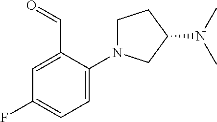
C(C1=CC(F)=CC=C1N1CCC(N(C)C)C1)=O
